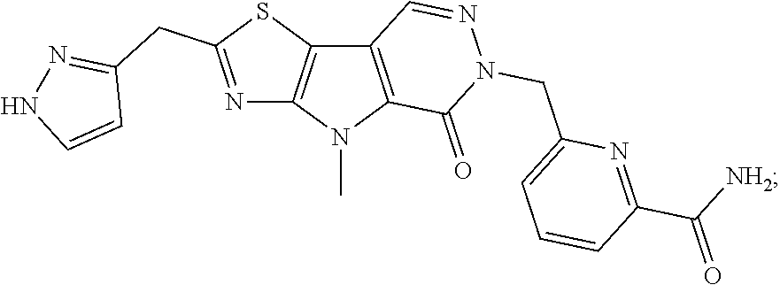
C12=C(N(C)C3=C1SC(CC1=NNC=C1)=N3)C(=O)N(CC1=CC=CC(C([NH2])=O)=N1)N=C2
